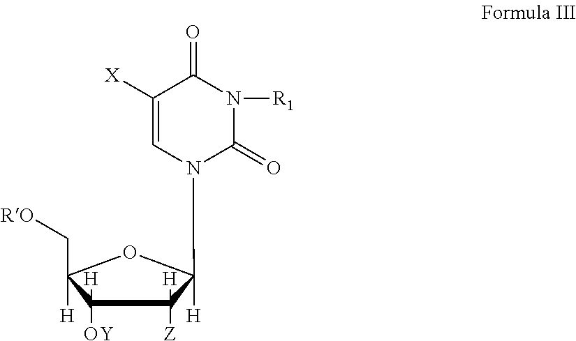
C1([OY])([H])C([Z])([H])C([H])(N2C=C([X])C(=O)N([R1])C2=O)OC1(C[RO])[H]
